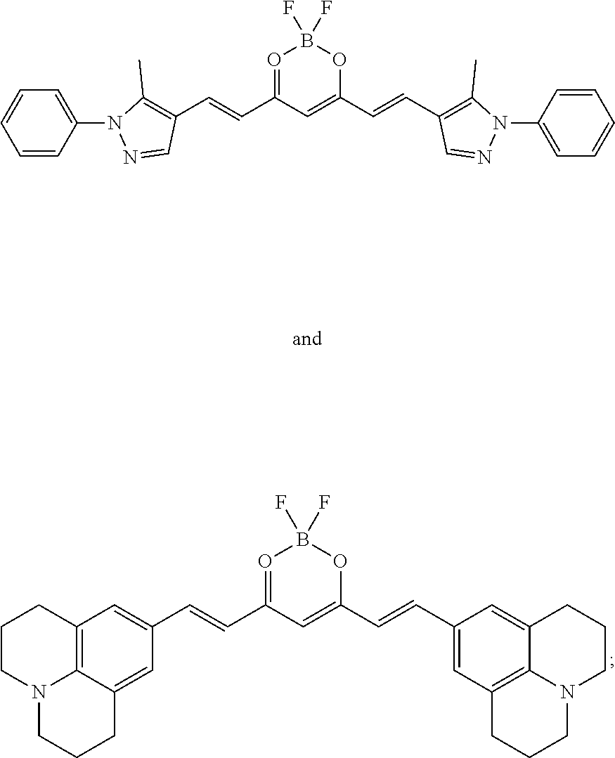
O1=C(C=CC2=CC3=C4C(=C2)CCCN4CCC3)C=C(C=CC2=CC3=C4C(=C2)CCCN4CCC3)OB1(F)F.O1=C(C=CC2=C(C)N(C3=CC=CC=C3)N=C2)C=C(C=CC2=C(C)N(C3=CC=CC=C3)N=C2)OB1(F)F
